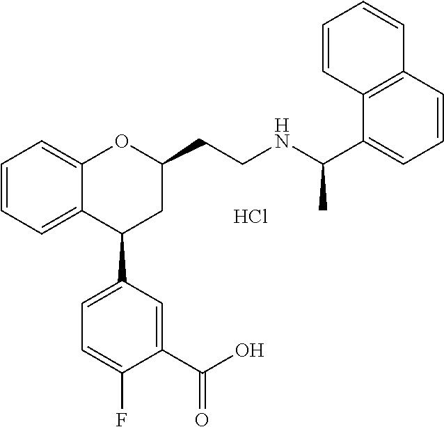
C1=CC=C2C(=C1)OC(CCNC(C1=CC=CC3=C1C=CC=C3)C)CC2C1=CC=C(F)C(C(O)=O)=C1.Cl
